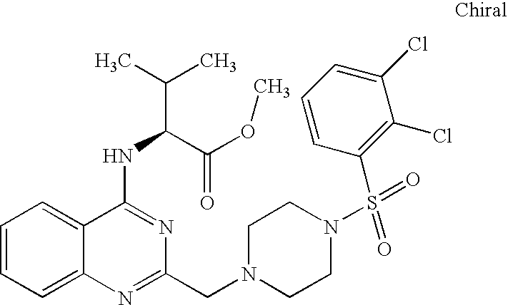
C1=CC=C2C(=C1)C(NC(C(C)C)C(OC)=O)=NC(CN1CCN(S(=O)(C3=C(Cl)C(Cl)=CC=C3)=O)CC1)=N2
